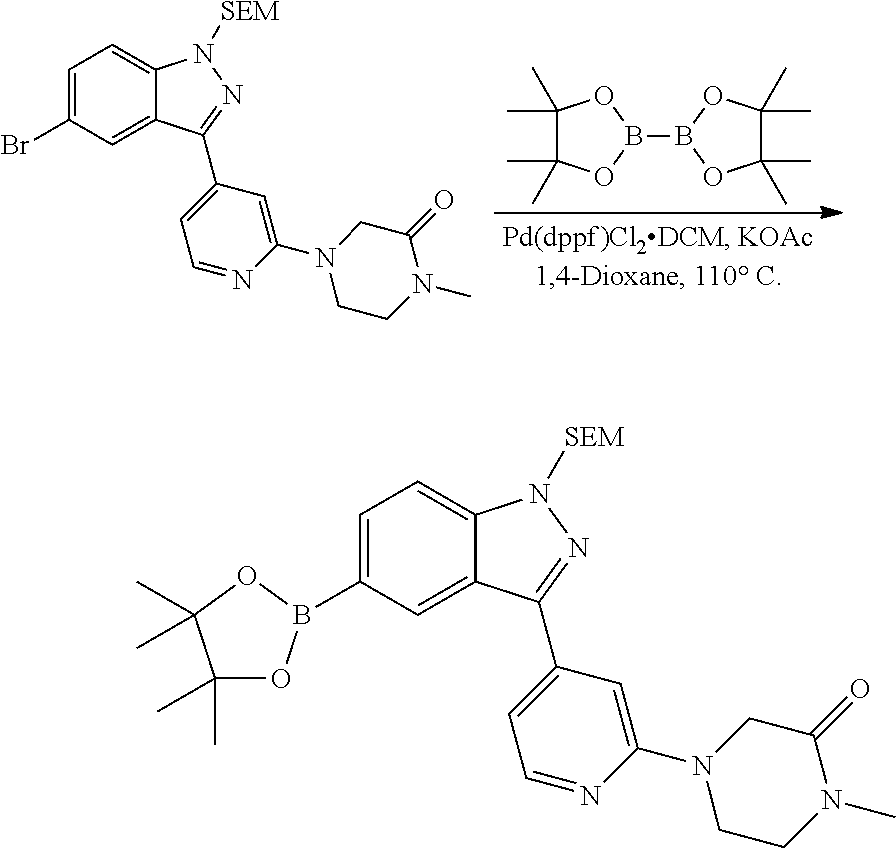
C1=C(Br)C=C2C(=C1)N([SEM])N=C2C1=CC=NC(N2CCN(C)C(=O)C2)=C1.C1(C)(C)C(C)(C)OB(B2OC(C)(C)C(C)(C)O2)O1.C1=C(B2OC(C)(C)C(C)(C)O2)C=C2C(=C1)N([SEM])N=C2C1=CC=NC(N2CCN(C)C(=O)C2)=C1
